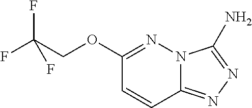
N12C(=NN=C1N)C=CC(OCC(F)(F)F)=N2
